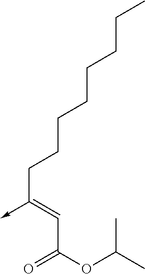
C(C(OC(C)C)=O)=C(CCCCCCCC)->C
